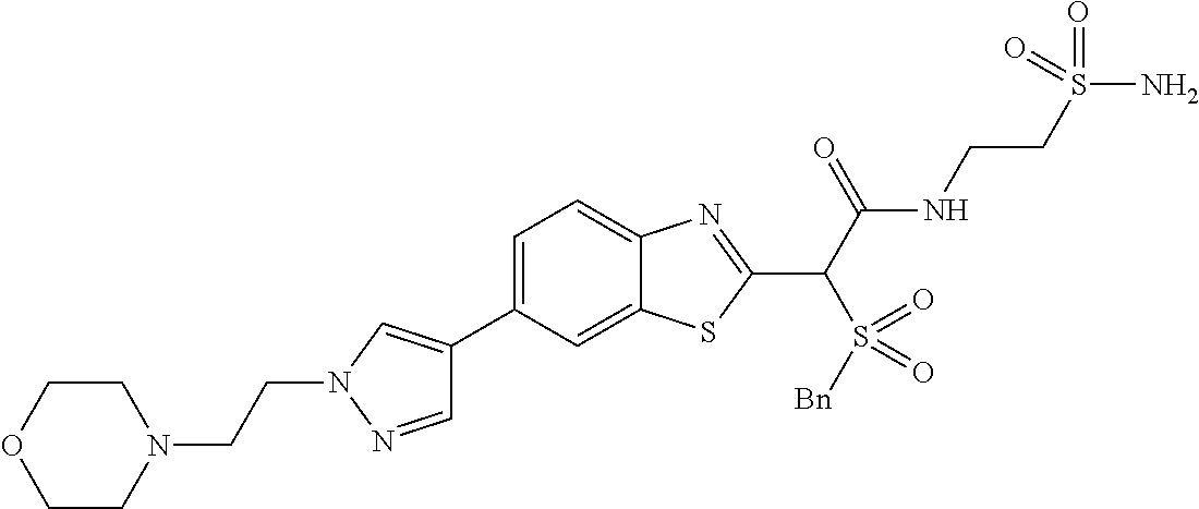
C1(C2=CN(CCN3CCOCC3)N=C2)=CC=C2C(=C1)SC(C(C(NCCS(N)(=O)=O)=O)S(=O)([Bn])=O)=N2
